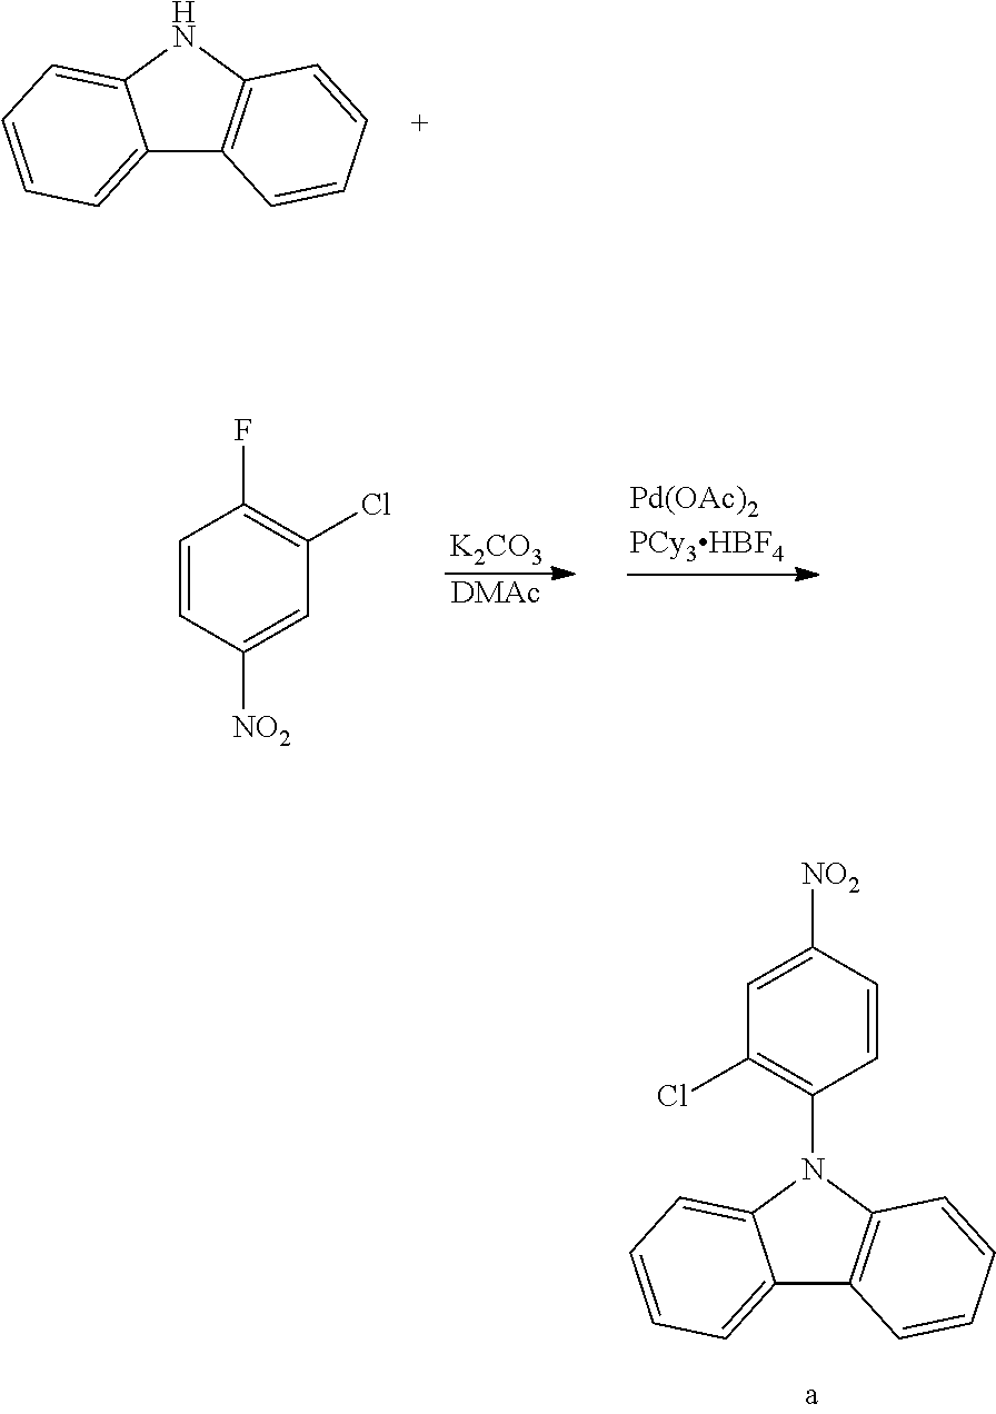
C12=CC=CC=C1NC1=C2C=CC=C1.[K2CO3].[DMAc].C1=CC([NO2])=CC(Cl)=C1F.C12=CC=CC=C1N(C1=C(Cl)C=C([NO2])C=C1)C1=C2C=CC=C1
